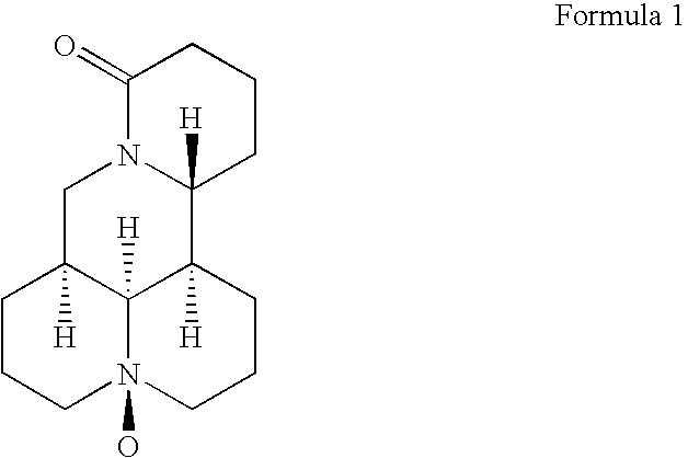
C1(=O)N2C([H])(CCC1)C1([H])C3([H])C([H])(C2)CCCN3(O)CCC1
